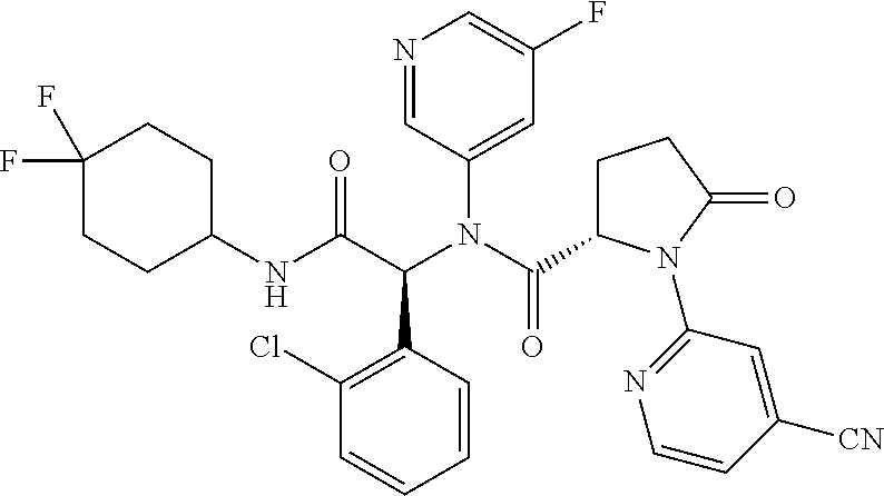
N1=CC(N(C(=O)C2CCC(=O)N2C2=NC=CC([CN])=C2)C(C(NC2CCC(F)(F)CC2)=O)C2=C(Cl)C=CC=C2)=CC(F)=C1
